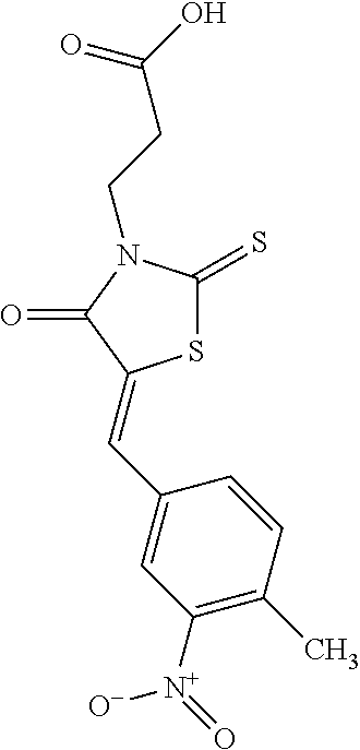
S1C(=S)N(CCC(O)=O)C(=O)C1=CC1=CC([N+](=O)[O-])=C(C)C=C1
